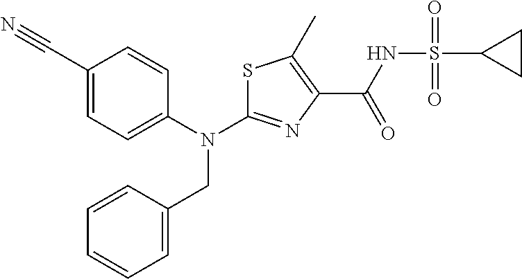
S1C(N(C2=CC=C(C#N)C=C2)CC2=CC=CC=C2)=NC(C(NS(C2CC2)(=O)=O)=O)=C1C
